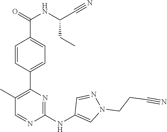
C1(C2=C(C)C=NC(NC3=CN(CCC#N)N=C3)=N2)=CC=C(C(=O)NC(C#N)CC)C=C1
